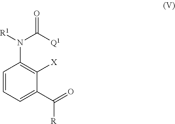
C1=CC=C(C([R])=O)C([X])=C1N([R1])C([Q1])=O
